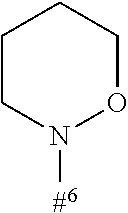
[#6]N1OCCCC1
